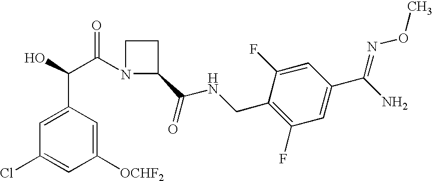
C1([OCHF2])=CC(C(O)C(N2C(C(=O)NCC3=C(F)C=C(C(N)=NOC)C=C3F)CC2)=O)=CC(Cl)=C1
